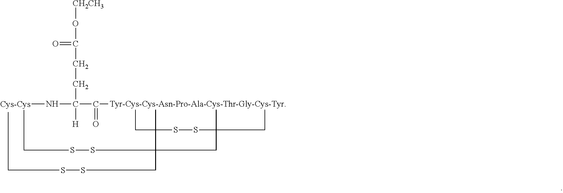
CCC1(C)C(SSCC)(CSSCC)CCC(C)(CC)SS1.[Tyr-Cys-Cys-Asn-Pro-Ala-Cys-Thr-Gly-Cys-Tyr]C(C(N[Cys-Cys])([H])CCC(O[CH2CH3])=O)=O
